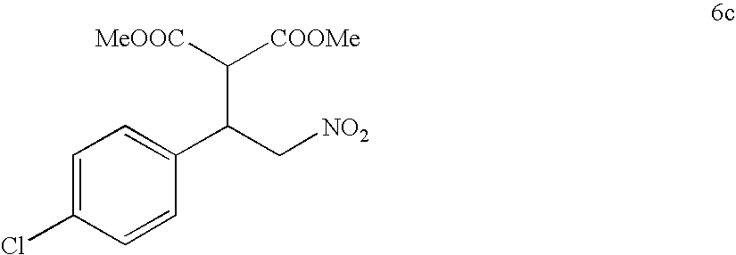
C1=C(Cl)C=CC(C(C[NO2])C([MeOOC])[COOMe])=C1
